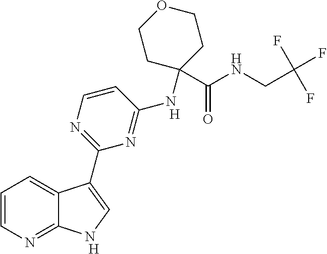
C1=CN=C2C(=C1)C(C1=NC=CC(NC3(C(NCC(F)(F)F)=O)CCOCC3)=N1)=CN2.[H].[H]
